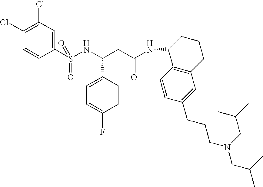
C1(S(NC(CC(NC2C3=C(CCC2)C=C(CCCN(CC(C)C)CC(C)C)C=C3)=O)C2=CC=C(F)C=C2)(=O)=O)=CC(Cl)=C(Cl)C=C1
